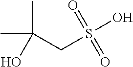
C(CS(O)(=O)=O)(C)(C)O
